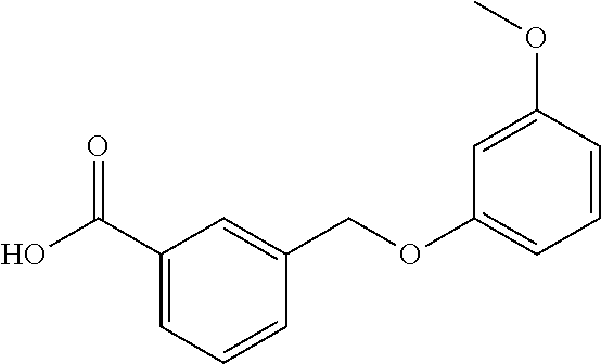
C1(C(O)=O)=CC=CC(COC2=CC=CC(OC)=C2)=C1
